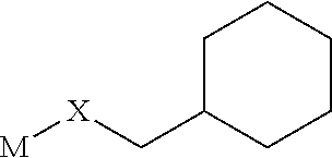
[M][X]CC1CCCCC1
